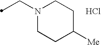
N1(CC)CCC([Me])CC1.Cl
